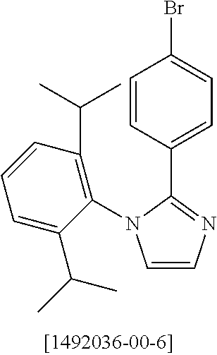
C1=CC(C2=NC=CN2C2=C(C(C)C)C=CC=C2C(C)C)=CC=C1Br
